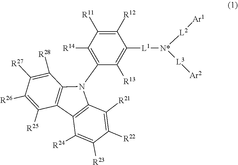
C1([R12])=C([R11])C([R14])=C(N2C3=C(C4=C2C([R21])=C([R22])C([R23])=C4[R24])C([R25])=C([R26])C([R27])=C3[R28])C([R13])=C1[L1][N*]([L3][Ar2])[L2][Ar1]
